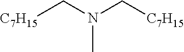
[C7H15]CN(C[C7H15])C
